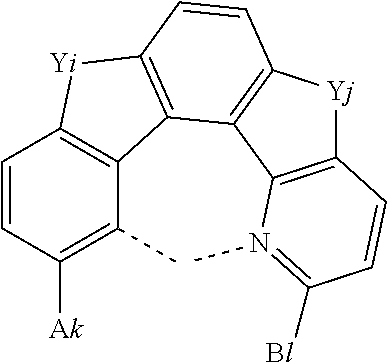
C1=CC([Ak])=C(C)C2=C1[Yi]C1=C2C2=C(C=C1)[Yj]C1=C2N(C)=C([Bl])C=C1
